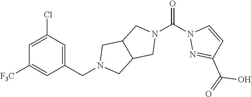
C1=C(Cl)C=C(CN2CC3C(C2)CN(C(=O)N2N=C(C(O)=O)C=C2)C3)C=C1[F3C]
